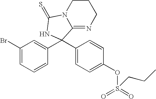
C1(Br)=CC=CC(C2(C3=CC=C(OS(=O)(=O)CCC)C=C3)C3=NCCCN3C(=S)N2)=C1
